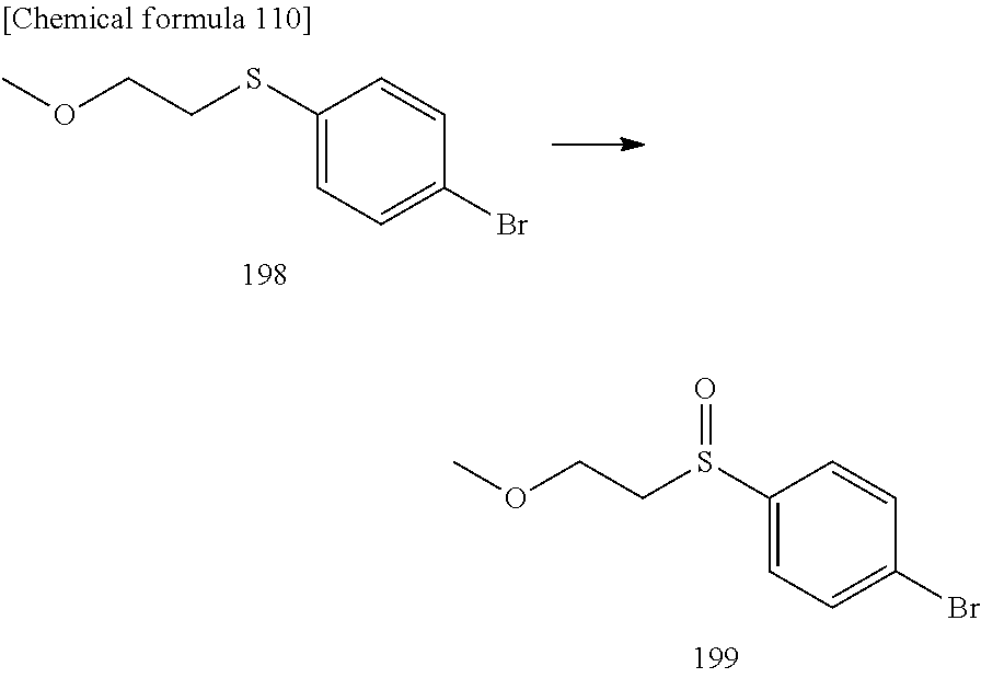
C(SC1=CC=C(Br)C=C1)COC.C(S(C1=CC=C(Br)C=C1)=O)COC
